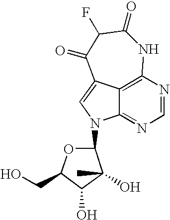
C12=NC=NC3=C1C(=CN2C1OC(CO)C(O)C1(C)O)C(=O)C(F)C(=O)N3
